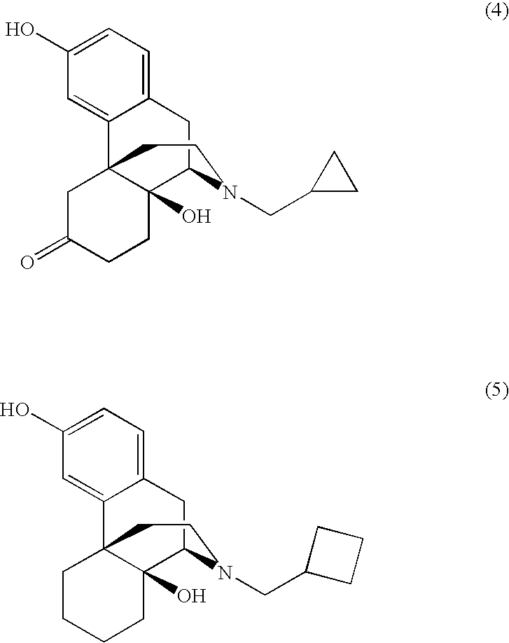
C1(O)=CC=C2C(=C1)C13C(O)(C(C2)N(CC2CC2)CC1)CCC(=O)C3.C1(O)=CC=C2C(=C1)C13C(O)(C(C2)N(CC2CCC2)CC1)CCCC3
